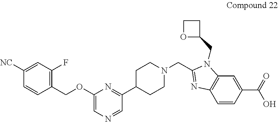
C1([NC])=CC(F)=C(COC2=CN=CC(C3CCN(CC4=NC5=C(N4CC4CCO4)C=C(C(=O)O)C=C5)CC3)=N2)C=C1
